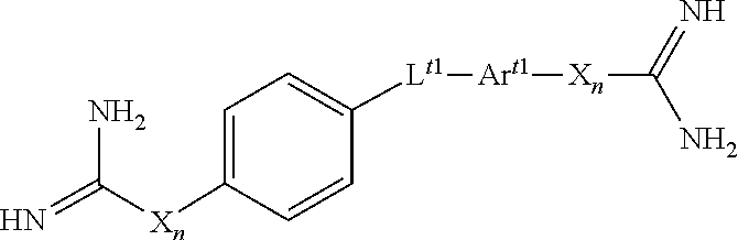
[Lt1](C1=CC=C([Xn]C(=N)N)C=C1)[Art1][Xn]C(N)=N
